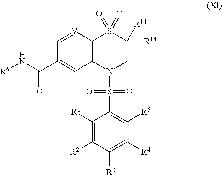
C12=C([V]=CC(C(N[R6])=O)=C1)S(=O)(=O)C([R13])([R14])CN2S(=O)(=O)C1=C([R5])C([R4])=C([R3])C([R2])=C1[R1]
